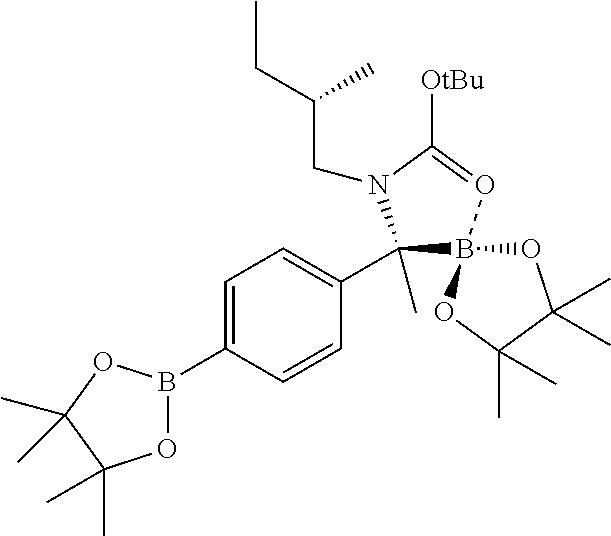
O1B(C2=CC=C(C3(C)N(CC(CC)C)C([OtBu])=OB34OC(C)(C)C(C)(C)O4)C=C2)OC(C)(C)C1(C)C
